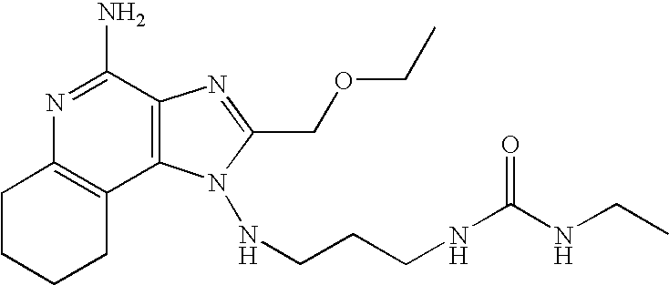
N1=C(N)C2=C(C3=C1CCCC3)N(NCCCNC(NCC)=O)C(COCC)=N2
